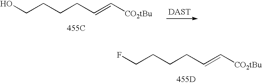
FCCCCC=C[CO2tBu].[455D].OCCCCC=C[CO2tBu].[455C]
